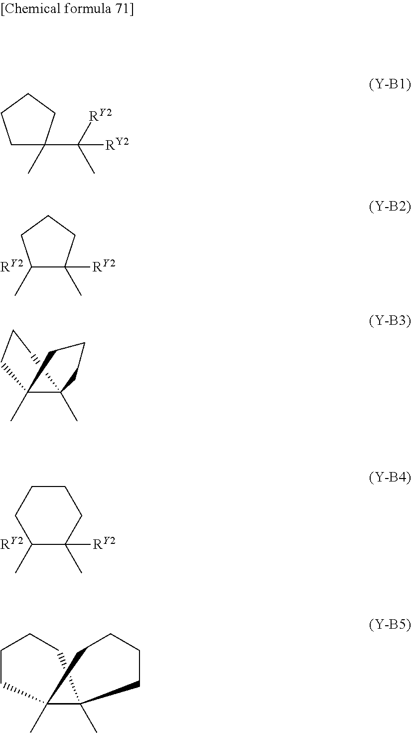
C1(C)C([RY2])(C)CCC1.[RY2].C1CCC(C)C([RY2])(C)C1.[RY2].C1C(C([RY2])(C)[RY2])(C)CCC1.C12(C)CCCC1(C)CCC2.CC12CCCCC1(C)CCCC2
